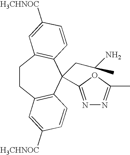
C1CC2=C(C=CC([H3CHNOC])=C2)C(CC(N)C)(C2=NN=C(C)O2)C2=C1C=C([H3CHNOC])C=C2
